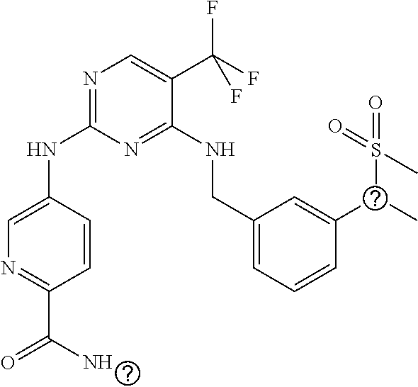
N(C1=NC=C(C(F)(F)F)C(NCC2=CC=CC(C(C)S(=O)(=O)C)=C2)=N1)C1=CN=C(C(N)=O)C=C1
